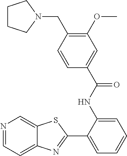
N1=CC=C2C(=C1)SC(C1=CC=CC=C1NC(C1=CC(OC)=C(CN3CCCC3)C=C1)=O)=N2
